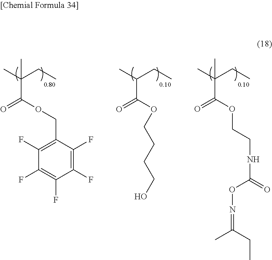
CC(CC)(C(=O)OCC1=C(F)C(F)=C(F)C(F)=C1F)C.CC(CC)C(=O)OCCCCO.CC(CC)(C(=O)OCCNC(ON=C(C)CC)=O)C
